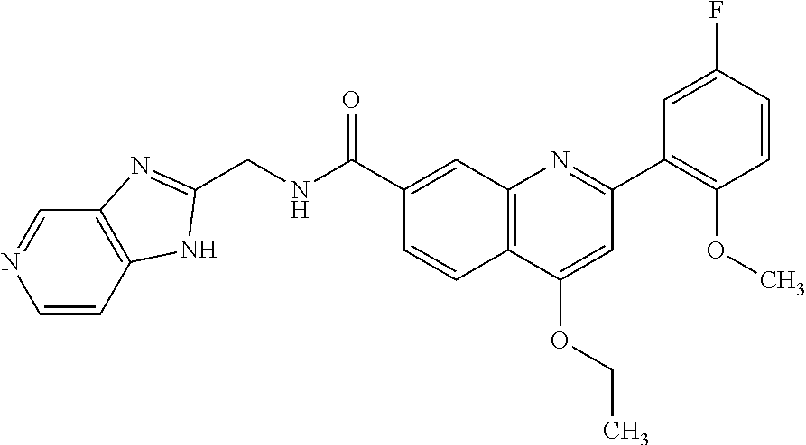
C1(C(NCC2=NC3=C(N2)C=CN=C3)=O)=CC2=C(C=C1)C(OCC)=CC(C1=C(OC)C=CC(F)=C1)=N2
